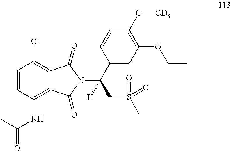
C1=CC(NC(=O)C)=C2C(=C1Cl)C(=O)N(C(C1=CC(OCC)=C(O[CD3])C=C1)(CS(C)(=O)=O)[H])C2=O
